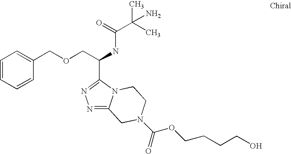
N1=C2N(C(C(COCC3=CC=CC=C3)NC(C(C)(C)N)=O)=N1)CCN(C(=O)OCCCCO)C2
